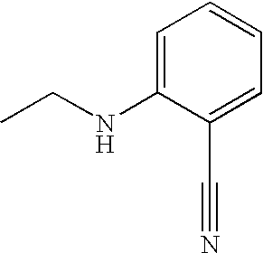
C1=C(NCC)C(C#N)=CC=C1
